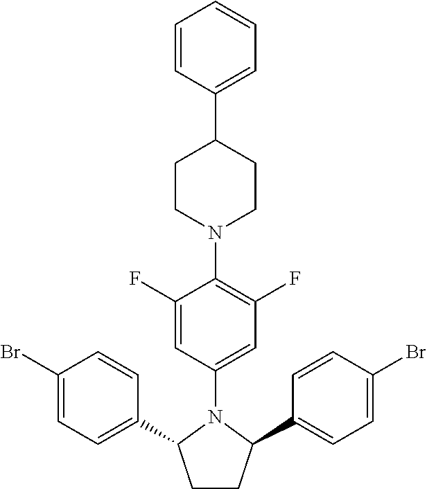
C1=CC(C2CCN(C3=C(F)C=C(N4C(C5=CC=C(Br)C=C5)CCC4C4=CC=C(Br)C=C4)C=C3F)CC2)=CC=C1
